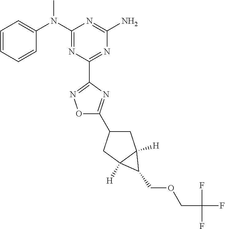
C1=CC=CC(N(C2=NC(C3=NOC(C4CC5([H])C([H])(C4)C5COCC(F)(F)F)=N3)=NC(N)=N2)C)=C1
